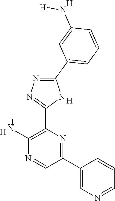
[H].C1(N)=C(C2=NN=C(C3=CC=CC(N[H])=C3)N2)N=C(C2=CN=CC=C2)C=N1.[H].[H]
